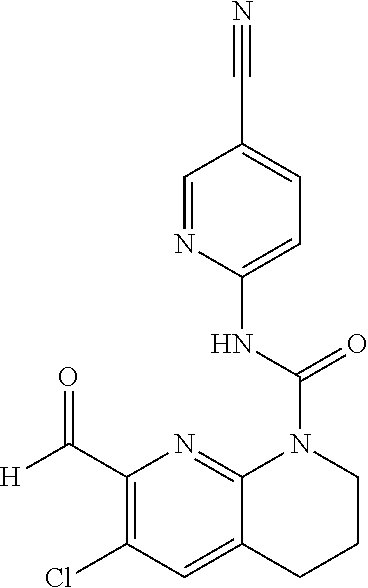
C1=NC(NC(N2C3=NC(C([H])=O)=C(Cl)C=C3CCC2)=O)=CC=C1C#N
